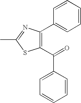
C1(C(=O)C2=CC=CC=C2)=C(C2=CC=CC=C2)N=C(C)S1
